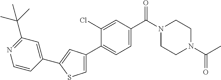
C1(C(C)(C)C)=NC=CC(C2=CC(C3=CC=C(C(N4CCN(C(C)=O)CC4)=O)C=C3Cl)=CS2)=C1
